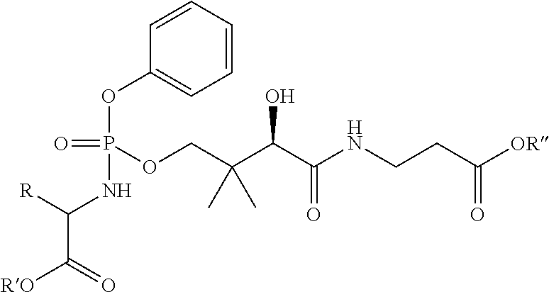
C1=CC(OP(OCC(C(C(NCCC([OR])=O)=O)O)(C)C)(NC(C([RO])=O)[R])=O)=CC=C1
